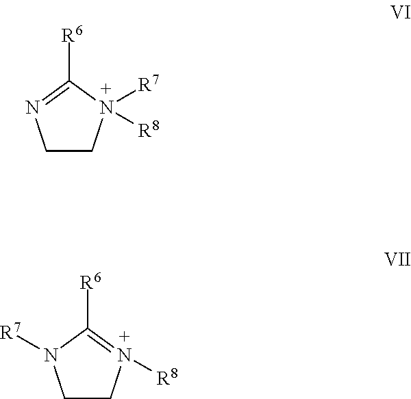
C1CN([R7])([R8])C([R6])=N1.C1CN([R8])=C([R6])N1[R7]
